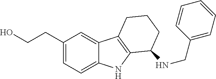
C1(CCO)=CC=C2C(=C1)C1=C(N2)C(NCC2=CC=CC=C2)CCC1
